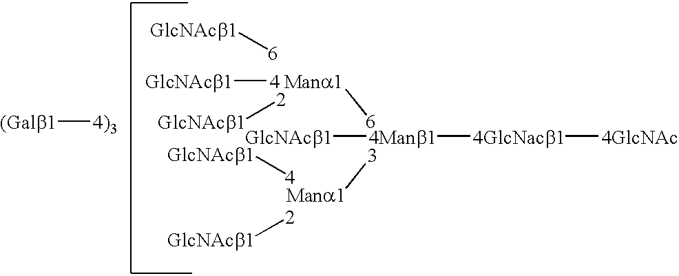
[Mana1][6].[3][Mana1].[4Manb1]([4GlcNacb1][4GlcNAc])[GlcNAcb1].[GlcNAcb1][6].[2][GlcNAcb1].[GlcNAcb1][4].[2][GlcNAcb1].[(Galb1][4)3].[GlcNAcb1][4]
